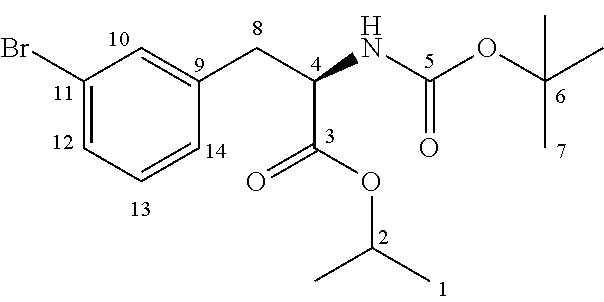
C1(Br)=CC=CC(CC(NC(OC(C)(C)C)=O)C(OC(C)C)=O)=C1
